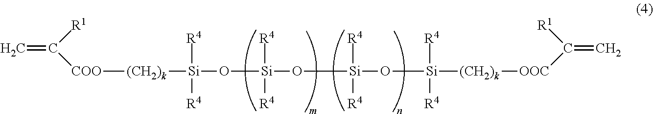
C=C([R1])[COO][(CH2)k][Si]([R4])([R4])O[Si]([R4])([R4])O[Si]([R4])([R4])O[Si]([R4])([R4])[(CH2)k][OOC]C([R1])=C
